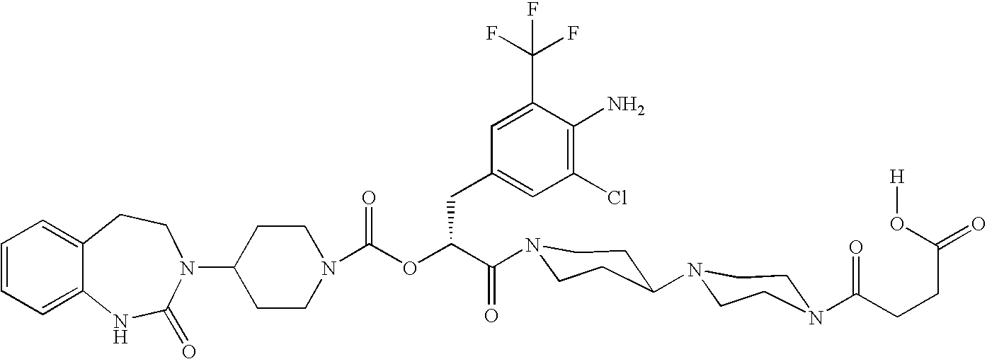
C12=CC=CC=C1NC(=O)N(C1CCN(C(=O)OC(C(=O)N3CCC(N4CCN(C(CCC(=O)O[H])=O)CC4)CC3)CC3=CC(Cl)=C(N)C(C(F)(F)F)=C3)CC1)CC2
